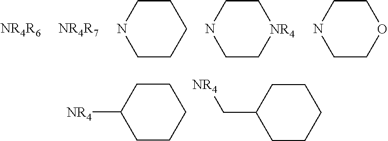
[NR4R6].[NR4R7].C1CCNCC1.[NR4]1CCNCC1.O1CCNCC1.C1CCC([NR4])CC1.C1CCC(C[NR4])CC1
